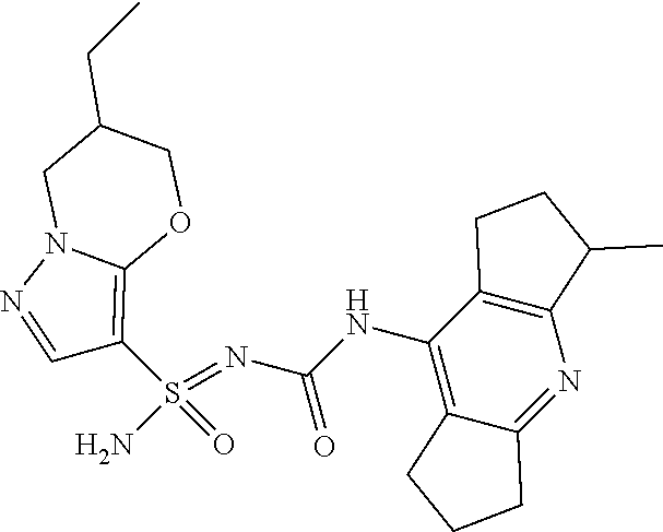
C(NC1=C2C(=NC3=C1CCC3C)CCC2)(N=S(N)(=O)C1=C2N(N=C1)CC(CC)CO2)=O
